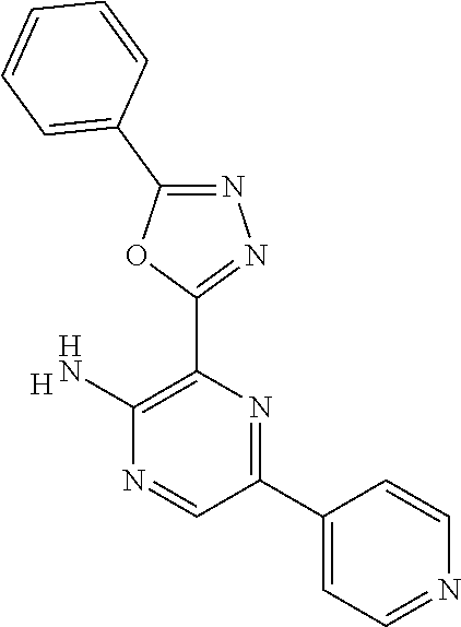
[H].C1(N)=C(C2=NN=C(C3=CC=CC=C3)O2)N=C(C2=CC=NC=C2)C=N1
